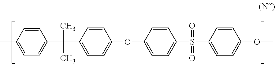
C1(C)=CC=C(C(C2=CC=C(OC3=CC=C(S(C4=CC=C(OC)C=C4)(=O)=O)C=C3)C=C2)(C)C)C=C1
